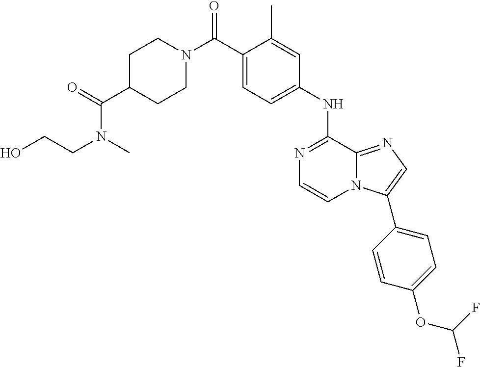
C1(C)=CC(NC2=NC=CN3C2=NC=C3C2=CC=C(OC(F)F)C=C2)=CC=C1C(N1CCC(C(N(CCO)C)=O)CC1)=O
